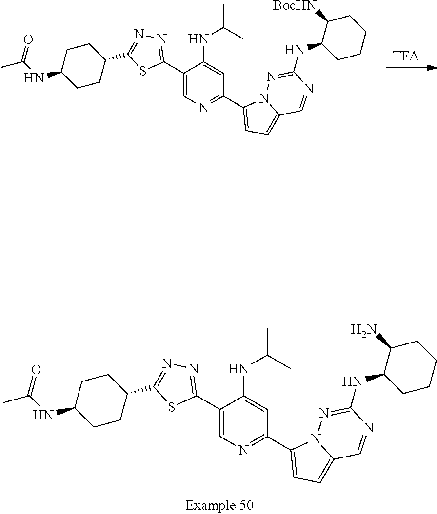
C1(C2=NN=C(C3CCC(NC(C)=O)CC3)S2)=CN=C(C2=CC=C3N2N=C(NC2CCCCC2N)N=C3)C=C1NC(C)C.[TFA].C1(C2=NN=C(C3CCC(NC(C)=O)CC3)S2)=CN=C(C2=CC=C3N2N=C(NC2CCCCC2[BocHN])N=C3)C=C1NC(C)C
